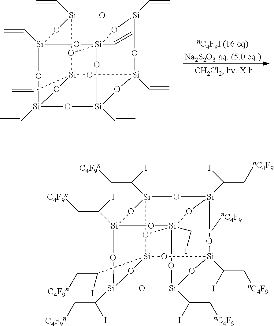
[Si]12(C=C)O[Si]3(C=C)O[Si]45(C=C)O[Si](C=C)(O1)O[Si]1(C=C)O[Si](C=C)(O24)O[Si](C=C)(O3)O[Si](C=C)(O5)O1.[Si]12(C(C[C4F9n])I)O[Si]3(C(C[nC4F9])I)O[Si]45(C(I)C[nC4F9])O[Si](C(C[C4F9n])I)(O1)O[Si]1(C(C[C4F9n])I)O[Si](C(C[C4F9n])I)(O24)O[Si](C(C[nC4F9])I)(O3)O[Si](C(C[nC4F9])I)(O5)O1
